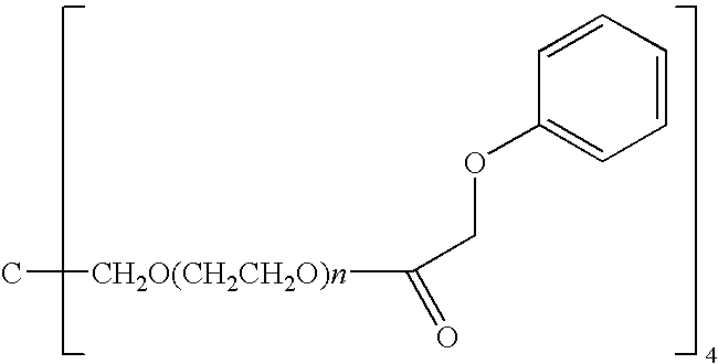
C1=CC=CC(OCC([CH2O(CH2CH2O)n]C)=O)=C1
